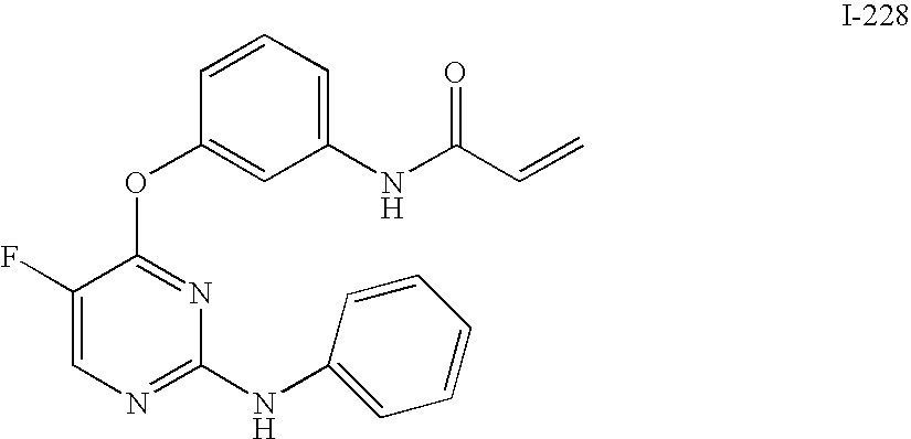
C1(NC(C=C)=O)=CC=CC(OC2=NC(NC3=CC=CC=C3)=NC=C2F)=C1
